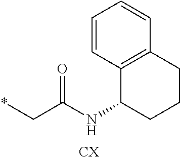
*CC(NC1CCCC2=C1C=CC=C2)=O.[CX]
